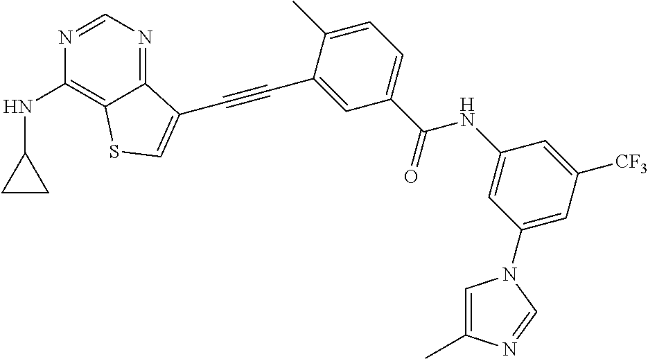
C1=NC(NC2CC2)=C2C(=N1)C(C#CC1=CC(C(=O)NC3=CC(N4C=C(C)N=C4)=CC([CF3])=C3)=CC=C1C)=CS2
